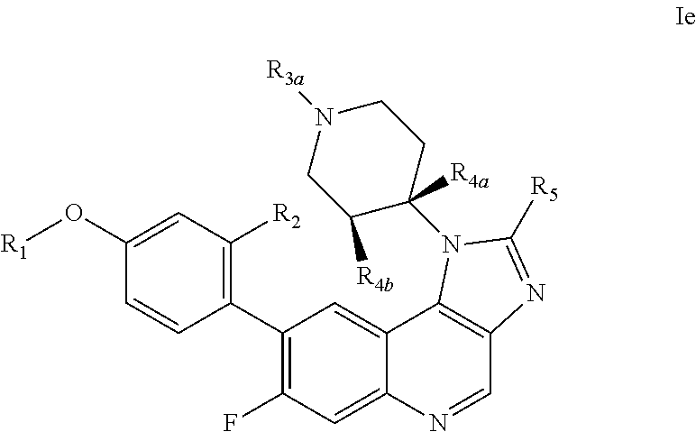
[R1]OC1=CC([R2])=C(C2=C(F)C=C3C(=C2)C2=C(C=N3)N=C([R5])N2C2([R4a])C([R4b])CN([R3a])CC2)C=C1
